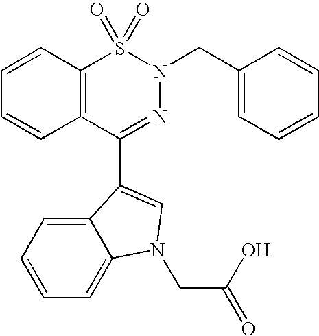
C1(C2=CN(CC(=O)O)C3=CC=CC=C32)=NN(CC2=CC=CC=C2)S(=O)(=O)C2=C1C=CC=C2
